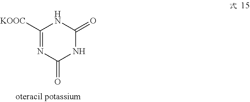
C1([KOOC])=NC(=O)NC(=O)N1
